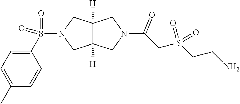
C12([H])C([H])(CN(S(=O)(=O)C3=CC=C(C)C=C3)C1)CN(C(CS(CCN)(=O)=O)=O)C2
